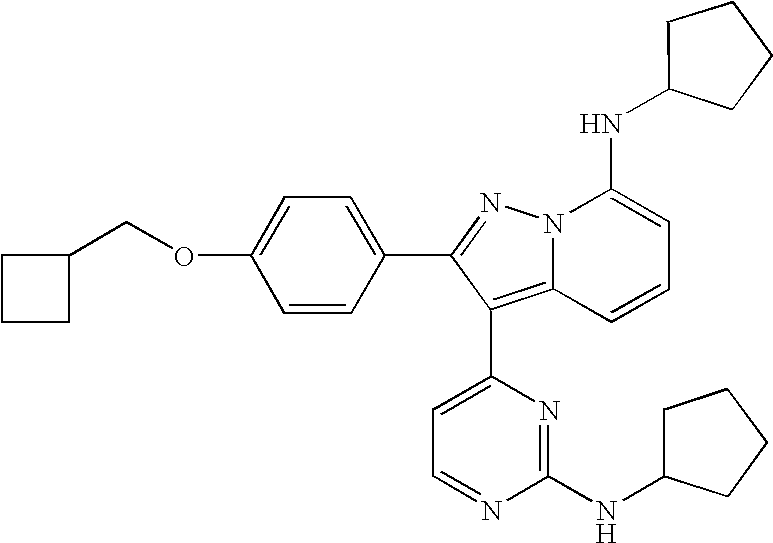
C1=CC(C2=NN3C(=C2C2=CC=NC(NC4CCCC4)=N2)C=CC=C3NC2CCCC2)=CC=C1OCC1CCC1
